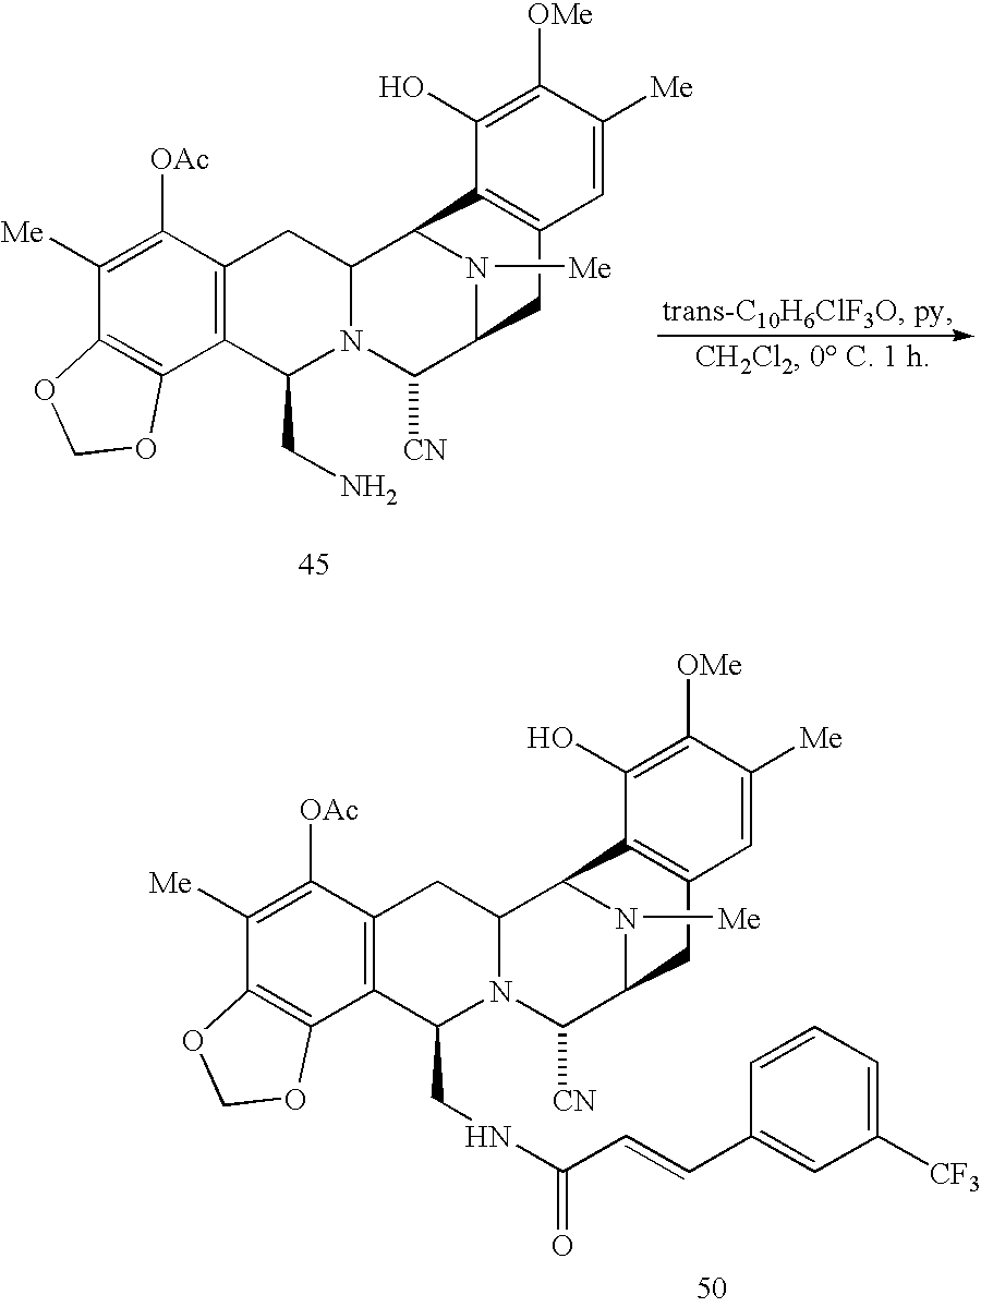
C12=C(C([OAc])=C([Me])C3=C1OCO3)CC1N(C2CNC(C=CC2=CC([CF3])=CC=C2)=O)C([CN])C2N([Me])C1C1=C(C2)C=C([Me])C([OMe])=C1O.C12=C(C([OAc])=C([Me])C3=C1OCO3)CC1N(C2CN)C([CN])C2N([Me])C1C1=C(C2)C=C([Me])C([OMe])=C1O
